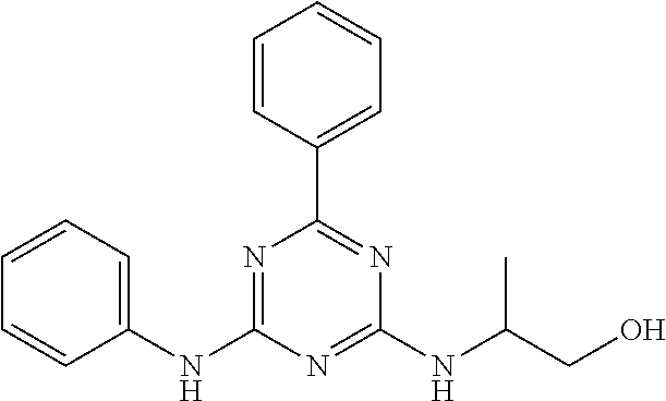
C1(NC2=NC(C3=CC=CC=C3)=NC(NC(CO)C)=N2)=CC=CC=C1
